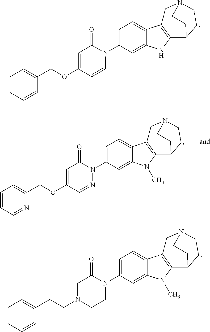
O(CC1=CC=CC=C1)C1=CC(=O)N(C2=CC=C3C(=C2)NC2=C3CN3CCC2CC3)C=C1.C1=CC=CC(CCN2CCN(C3=CC=C4C(=C3)N(C)C3=C4CN4CCC3CC4)C(=O)C2)=C1.C1=CC=NC(COC2=CC(=O)N(C3=CC=C4C(=C3)N(C)C3=C4CN4CCC3CC4)N=C2)=C1
